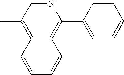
C1(C)=C2C(=C(C3=CC=CC=C3)N=C1)C=CC=C2
